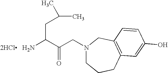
[2HCl].NC(C(CN1CCCC2=C(C1)C=CC(O)=C2)=O)CC(C)C
